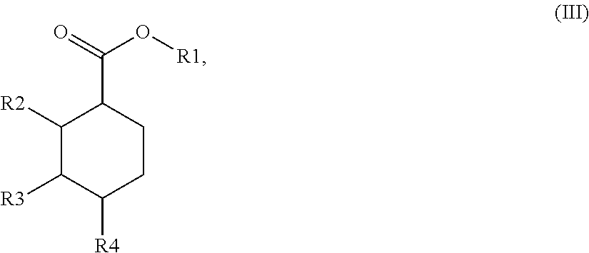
C1([R2])C([R3])C([R4])CCC1C(O[R1])=O
